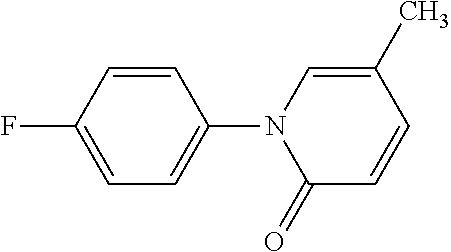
C1=C(F)C=CC(N2C(=O)C=CC(C)=C2)=C1
